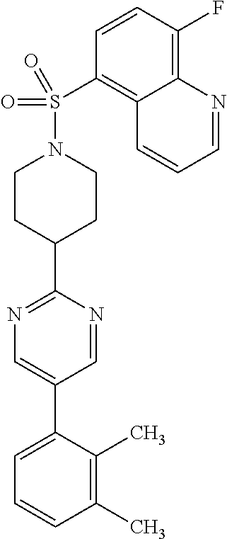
C1(C)=C(C)C(C2=CN=C(C3CCN(S(C4=C5C(=C(F)C=C4)N=CC=C5)(=O)=O)CC3)N=C2)=CC=C1
